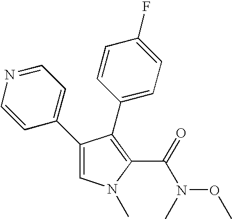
C1(C2=CC=NC=C2)=CN(C)C(C(=O)N(C)OC)=C1C1=CC=C(F)C=C1
